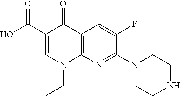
C1(C(O)=O)=CN(CC)C2=C(C1=O)C=C(F)C(N1CC[NH]CC1)=N2
